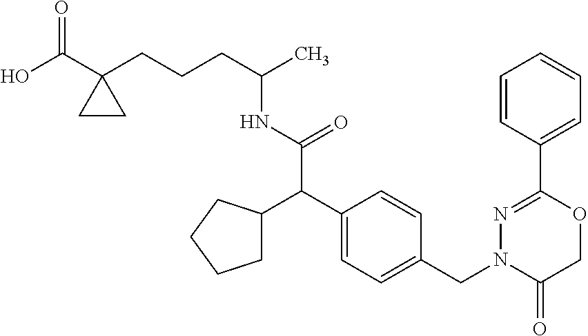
C1=CC(C2=NN(CC3=CC=C(C(C4CCCC4)C(NC(CCCC4(C(O)=O)CC4)C)=O)C=C3)C(=O)CO2)=CC=C1
